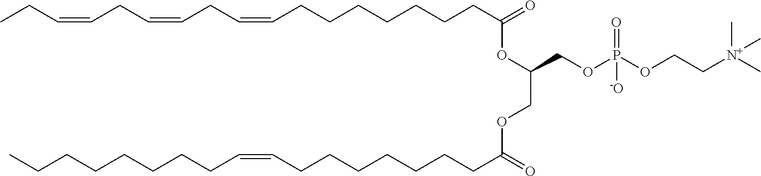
C(CCC(=O)OC(COC(CCCCCCCC=CCCCCCCCC)=O)COP(OCC[N+](C)(C)C)(=O)[-O])CCCCC=CCC=CCC=CCC
